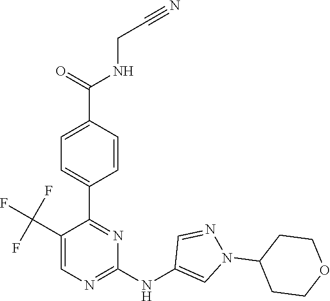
C1(C2=NC(NC3=CN(C4CCOCC4)N=C3)=NC=C2C(F)(F)F)=CC=C(C(=O)NCC#N)C=C1
